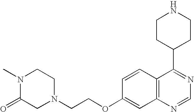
C12=C(N=CN=C1C1CCNCC1)C=C(OCCN1CCN(C)C(=O)C1)C=C2
